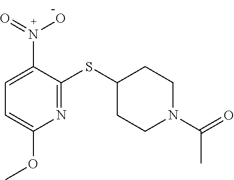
C1=C(N(=O)O)C(SC2CCN(C(=O)C)CC2)=NC(OC)=C1
